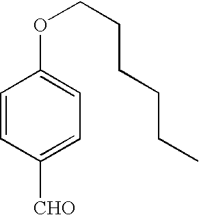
C1=CC([CHO])=CC=C1OCCCCCC
